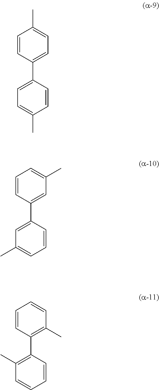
C1=CC(C2=CC=C(C)C=C2)=CC=C1C.C1=CC(C2=CC(C)=CC=C2)=CC(C)=C1.C1=CC(C2=C(C)C=CC=C2)=C(C)C=C1
